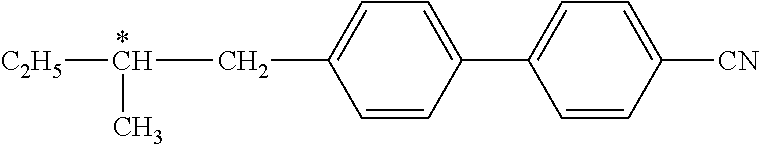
C1=CC(C2=CC=C([CN])C=C2)=CC=C1CC([C2H5])C
